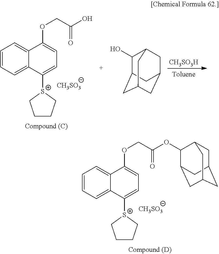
[CH3SO3].C1=CC=C2C(=C1)C(OCC(OC1C3CC4CC(CC1C4)C3)=O)=CC=C2[S+]1CCCC1.C1=CC=C2C(=C1)C(OCC(O)=O)=CC=C2[S+]1CCCC1.[CH3SO3].[CH3SO3H].C1(O)C2CC3CC(CC1C3)C2
